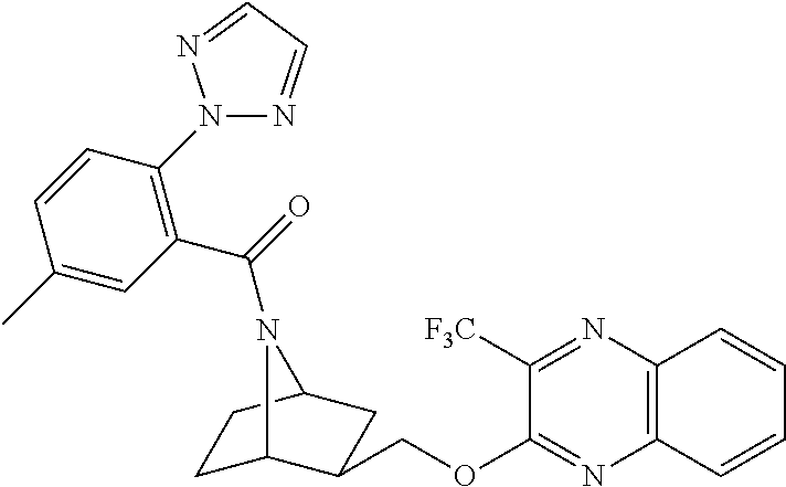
C1C2C(COC3=NC4=C(N=C3[F3C])C=CC=C4)CC(C1)N2C(=O)C1=C(N2N=CC=N2)C=CC(C)=C1
